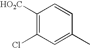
C1([HO2C])=C(Cl)C=C(C)C=C1
